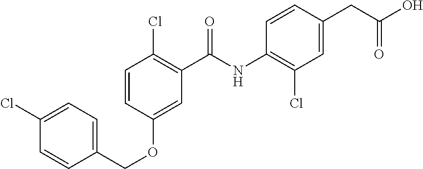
C1(Cl)=CC=C(COC2=CC(C(NC3=C(Cl)C=C(CC(O)=O)C=C3)=O)=C(Cl)C=C2)C=C1
